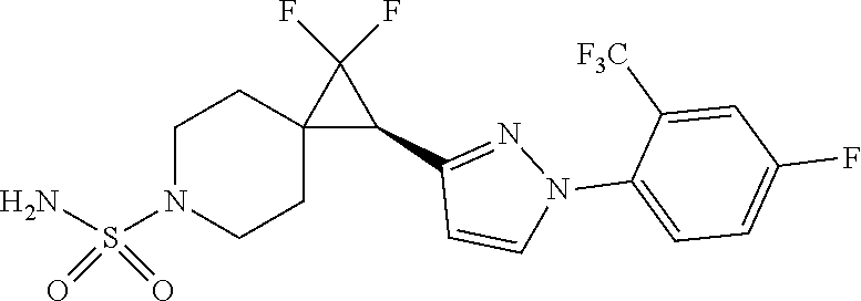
C1(C2=NN(C3=CC=C(F)C=C3[F3C])C=C2)C(F)(F)C12CCN(S(N)(=O)=O)CC2
